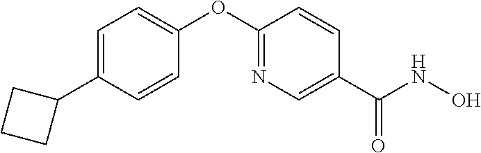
C1=C(C2CCC2)C=CC(OC2=NC=C(C(NO)=O)C=C2)=C1
